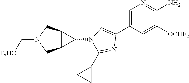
C1=C(C2=CN(C3C4C3CN(C[F2HC])C4)C(C3CC3)=N2)C=C([OCHF2])C(N)=N1
